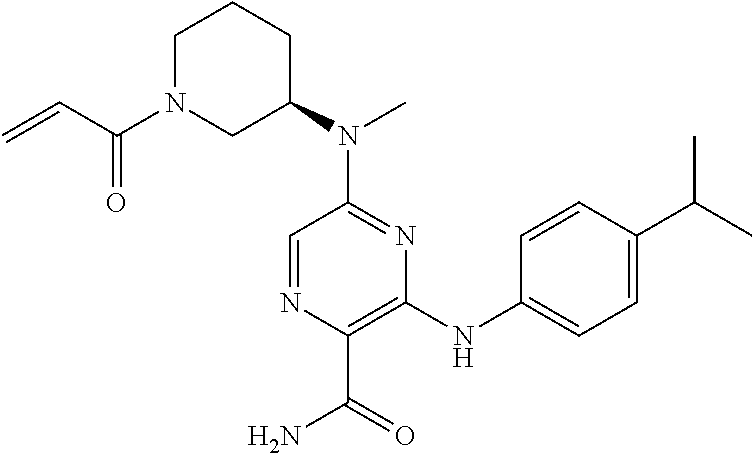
C1=NC(C(=O)N)=C(NC2=CC=C(C(C)C)C=C2)N=C1N(C1CCCN(C(C=C)=O)C1)C
